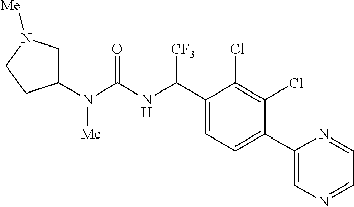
C1(N(C(NC(C2=CC=C(C3=CN=CC=N3)C(Cl)=C2Cl)[CF3])=O)[Me])CN([Me])CC1
